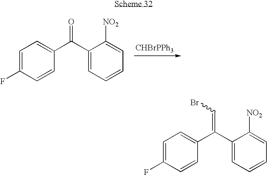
C1=C(F)C=CC(C(C2=CC=CC=C2[NO2])=O)=C1.C1=C(F)C=CC(C(C2=CC=CC=C2[NO2])=CBr)=C1
